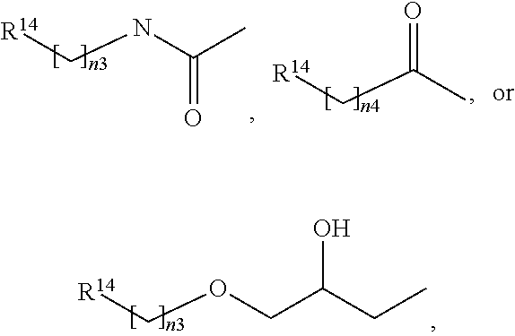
[R14]CNC(C)=O.[R14]CC(C)=O.[R14]COCC(CC)O
